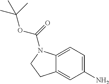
C12=CC(N)=CC=C1N(C(=O)OC(C)(C)C)CC2
